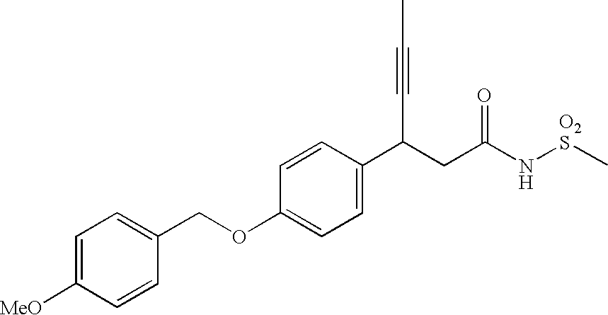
C(OC1=CC=C(C(C#CC)CC(N[O2S]C)=O)C=C1)C1=CC=C([MeO])C=C1
